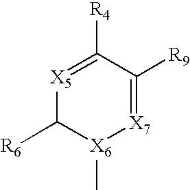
[X7]1=C([R9])C([R4])=[X5]C([R6])[X6]1C
